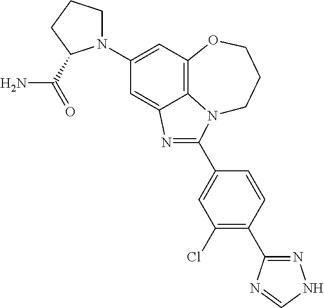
C1(N2CCCC2C(=O)N)=CC2=C3C(=C1)N=C(C1=CC(Cl)=C(C4=NNC=N4)C=C1)N3CCCO2
